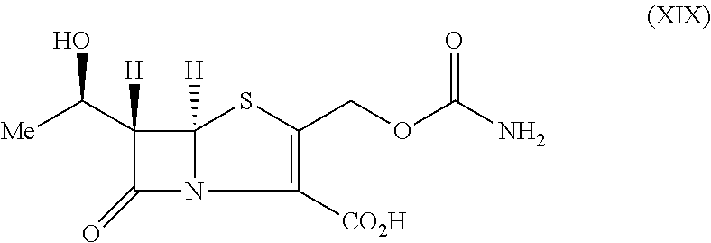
C1(C([Me])O)([H])C(=O)N2C1([H])SC(COC(N)=O)=C2[CO2H]
